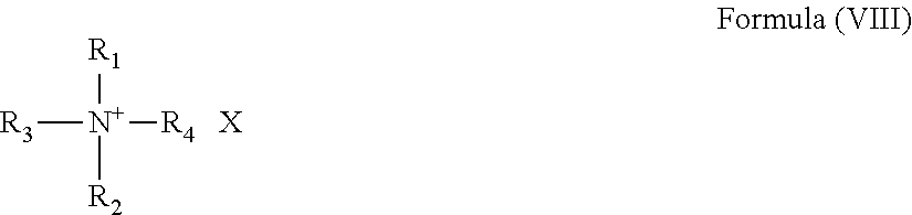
[R1][N+]([R2])([R4])[R3].[X]
